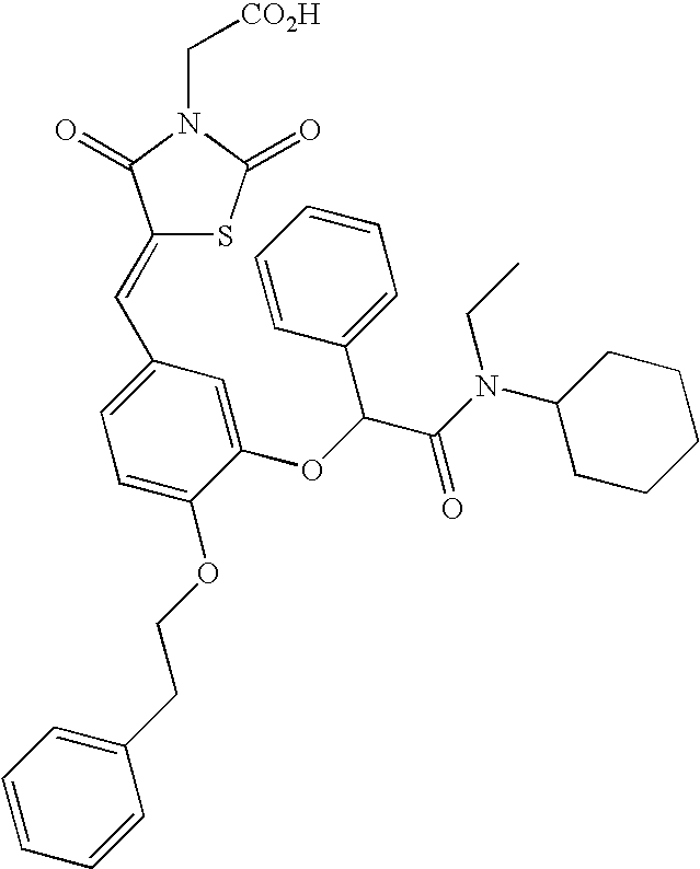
C(N1C(=O)C(=CC2=CC=C(OCCC3=CC=CC=C3)C(OC(C(N(C3CCCCC3)CC)=O)C3=CC=CC=C3)=C2)SC1=O)[CO2H]
